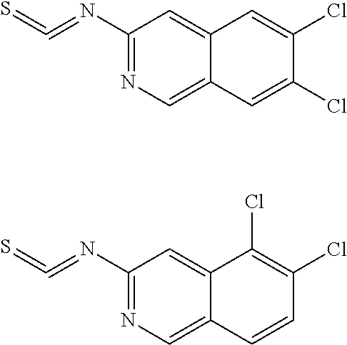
C1(N=C=S)=NC=C2C(=C1)C=C(Cl)C(Cl)=C2.C1(N=C=S)=NC=C2C(=C1)C(Cl)=C(Cl)C=C2
